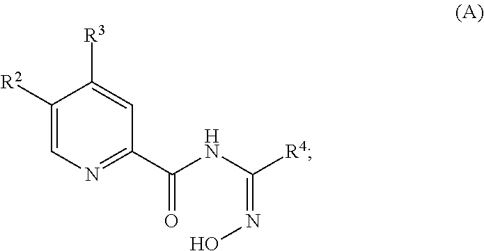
C1([R2])=CN=C(C(NC(=NO)[R4])=O)C=C1[R3]
